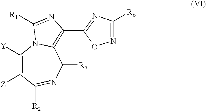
C1([Z])=C([Y])N2C(=C(C3=NC([R6])=NO3)N=C2[R1])C([R7])N=C1[R2]
